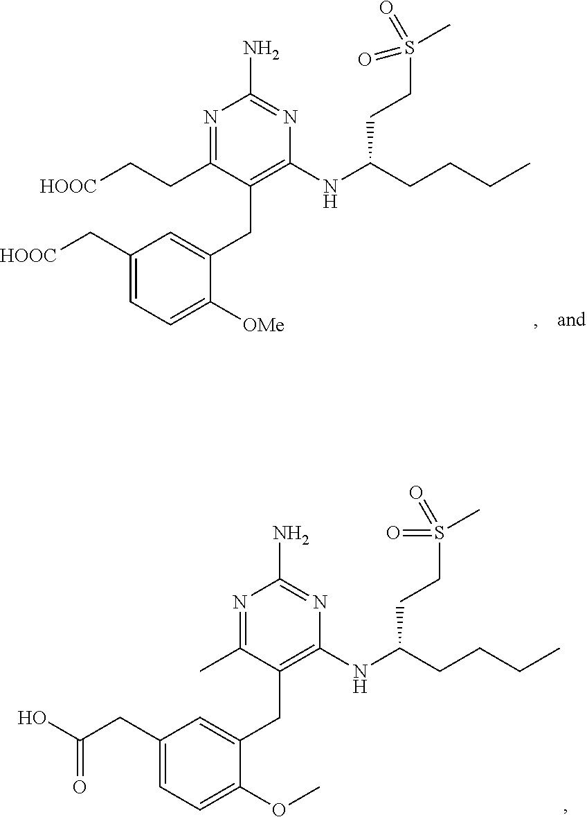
C1=C(CC(O)=O)C=C(CC2=C(NC(CCCC)CCS(C)(=O)=O)N=C(N)N=C2C)C(OC)=C1.C1=C(C[HOOC])C=C(CC2=C(NC(CCCC)CCS(C)(=O)=O)N=C(N)N=C2CC[HOOC])C([OMe])=C1
